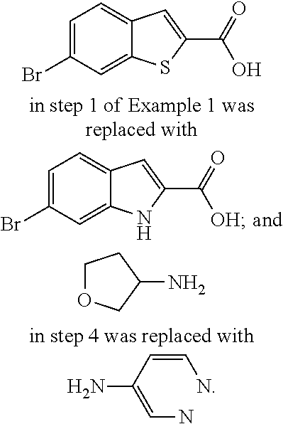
C1=C(Br)C=C2C(=C1)C=C(C(=O)[OH])N2.C1=C(Br)C=C2C(=C1)C=C(C(=O)O)S2.C1OCC(N)C1.C(N)=C(C=CN)N
